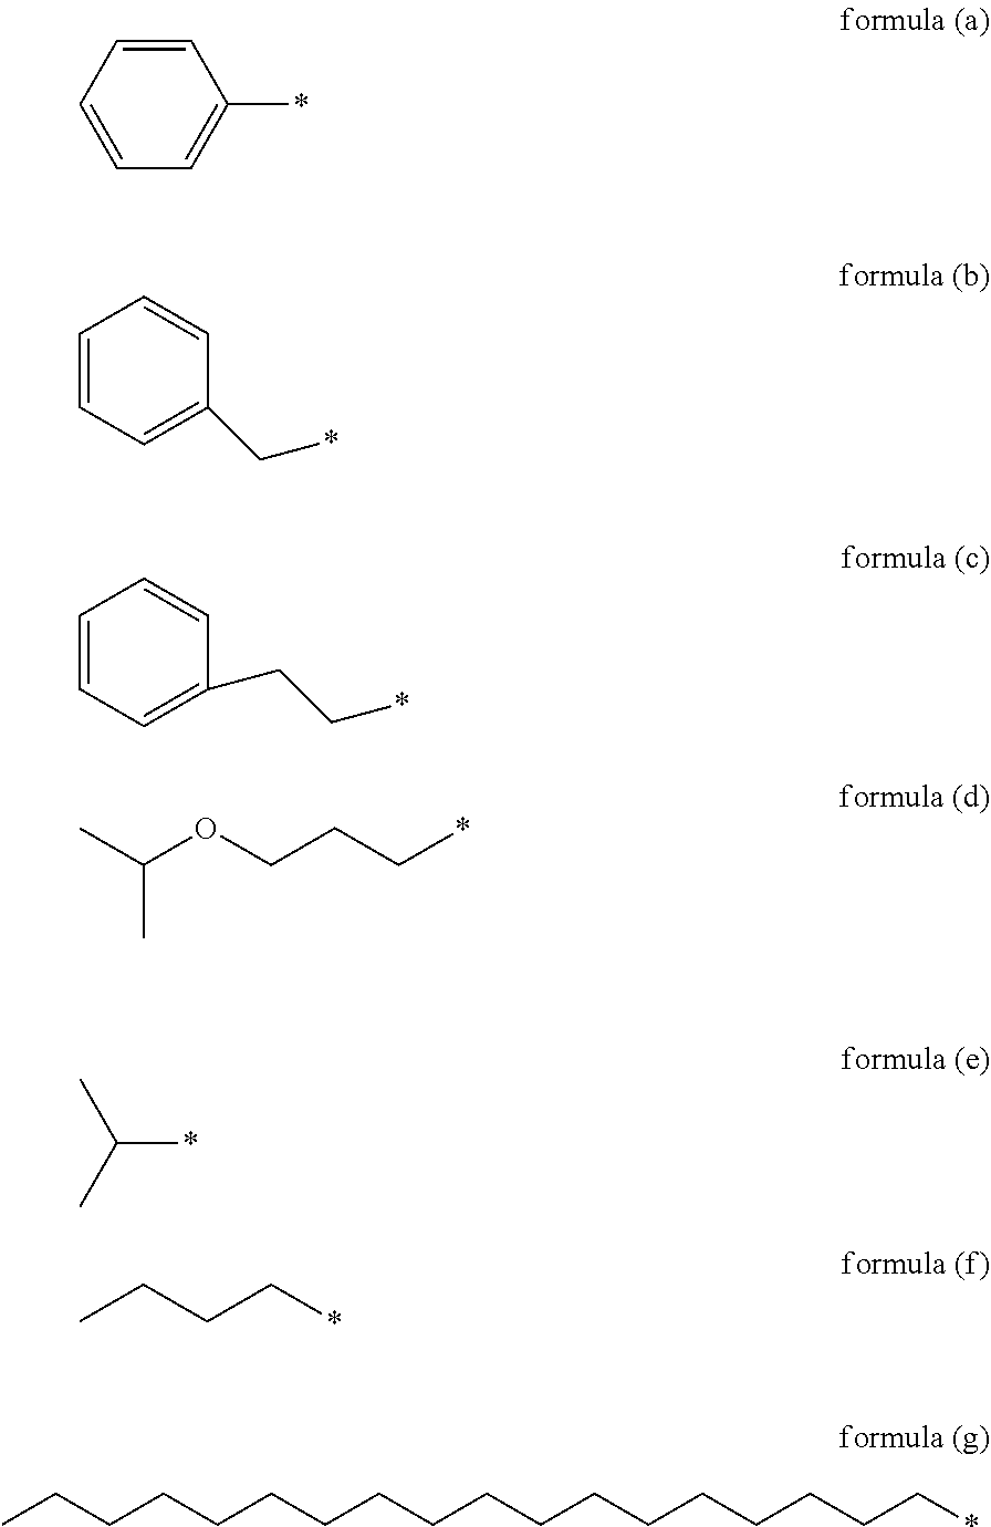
C1=CC=CC=C1*.C1=CC=C(C*)C=C1.C1=CC=C(CC*)C=C1.CC(C)OCCC*.*C(C)C.C(CC*)C.CCCCCCCCCCCCCCCCCC*
